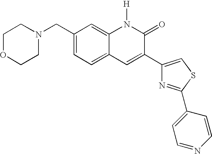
C1OCCN(CC2=CC=C3C(=C2)N([H])C(=O)C(C2=CSC(C4=CC=NC=C4)=N2)=C3)C1
